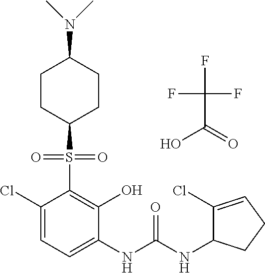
C1(Cl)=CC=C(NC(NC2C(Cl)=CCC2)=O)C(O)=C1S(=O)(=O)C1CCC(N(C)C)CC1.FC(F)(F)C(=O)O
